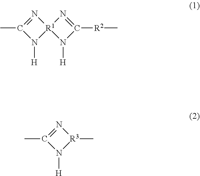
N1=C(C)N([H])[R1]12N([H])C([R2]C)=N2.C1(C)=N[R3](C)N1[H]
